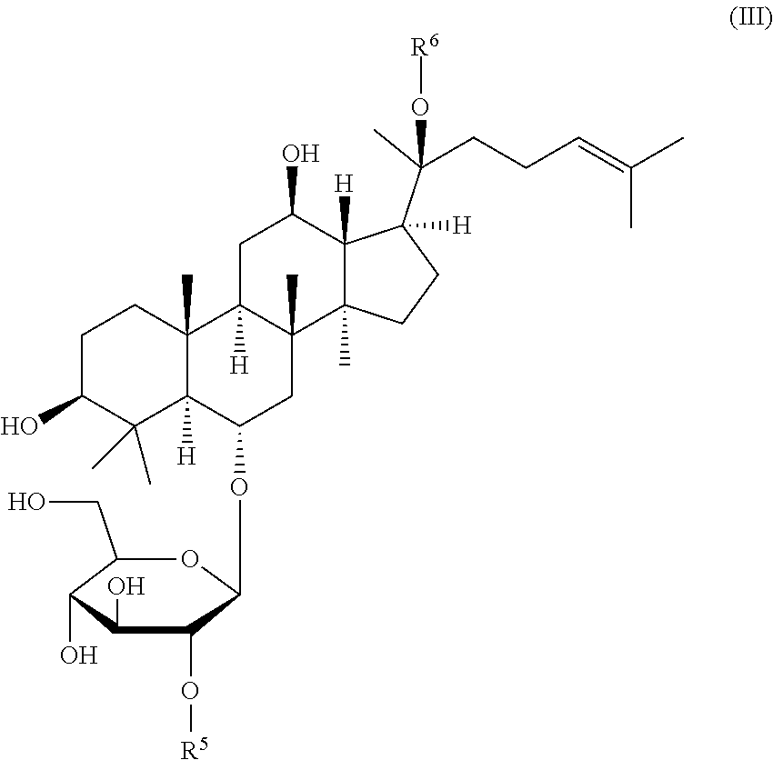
C1C(O)C(C)(C)C2([H])C(C)(C1)C1([H])C(C)(CC2OC2C(O[R5])C(O)C(O)C(CO)O2)C2(C)C([H])(C(O)C1)C(C(CCC=C(C)C)(C)O[R6])([H])CC2
